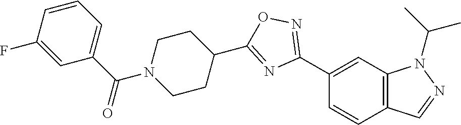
C1(C2=NOC(C3CCN(C(C4=CC=CC(F)=C4)=O)CC3)=N2)=CC2=C(C=C1)C=NN2C(C)C
